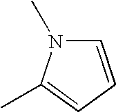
C1=CC=C(C)N1C
